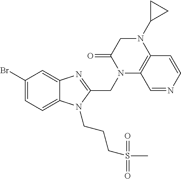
C1(Br)=CC=C2C(=C1)N=C(CN1C3=C(C=CN=C3)N(C3CC3)CC1=O)N2CCCS(=O)(=O)C
